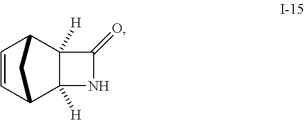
C1=CC2C3([H])C([H])(C1C2)C(=O)N3
